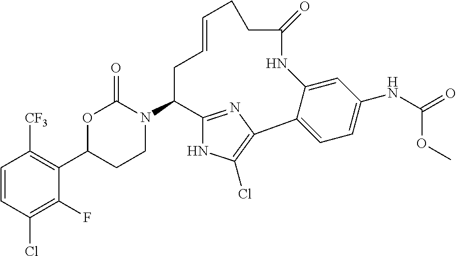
C1=CC(Cl)=C(F)C(C2CCN(C3C4=NC(=C(Cl)N4)C4=CC=C(NC(=O)OC)C=C4NC(=O)CCC=CC3)C(=O)O2)=C1[CF3]
